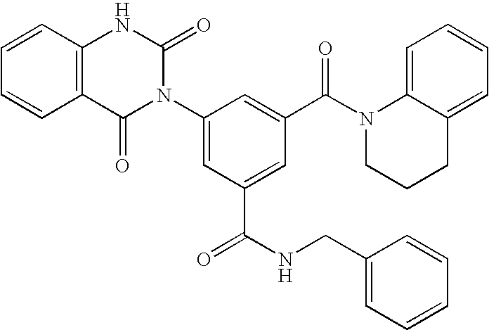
C12=C(C=CC=C1)NC(=O)N(C1=CC(C(NCC3=CC=CC=C3)=O)=CC(C(N3CCCC4=CC=CC=C34)=O)=C1)C2=O
